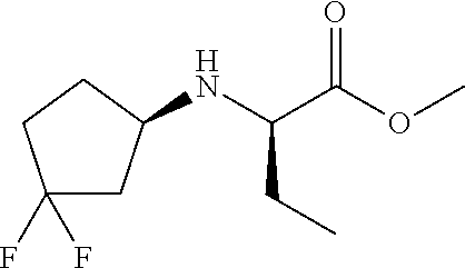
N(C(C(OC)=O)CC)C1CC(F)(F)CC1
